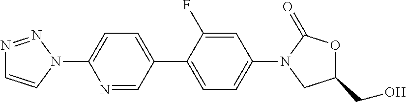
C1=CN(C2=CC=C(C3=CC=C(N4CC(CO)OC4=O)C=C3F)C=N2)N=N1
